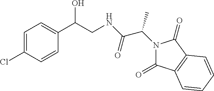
C1=C(Cl)C=CC(C(CNC(=O)C(C)N2C(=O)C3=C(C2=O)C=CC=C3)O)=C1
